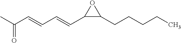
O=C(C=CC=CC1C(CCCCC)O1)C
